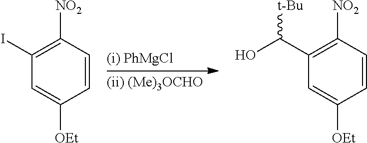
C1=CC([NO2])=C(I)C=C1[OEt].C1=CC([NO2])=C(C(O)[t-Bu])C=C1[OEt]
